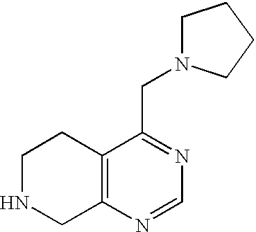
C12=C(N=CN=C1CN1CCCC1)CNCC2
